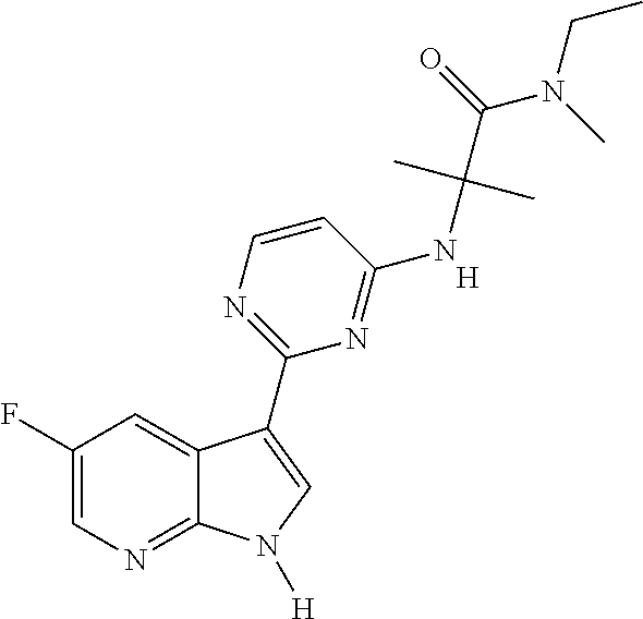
C1(F)=CN=C2C(=C1)C(C1=NC=CC(NC(C(N(CC)C)=O)(C)C)=N1)=CN2[H].[H]
